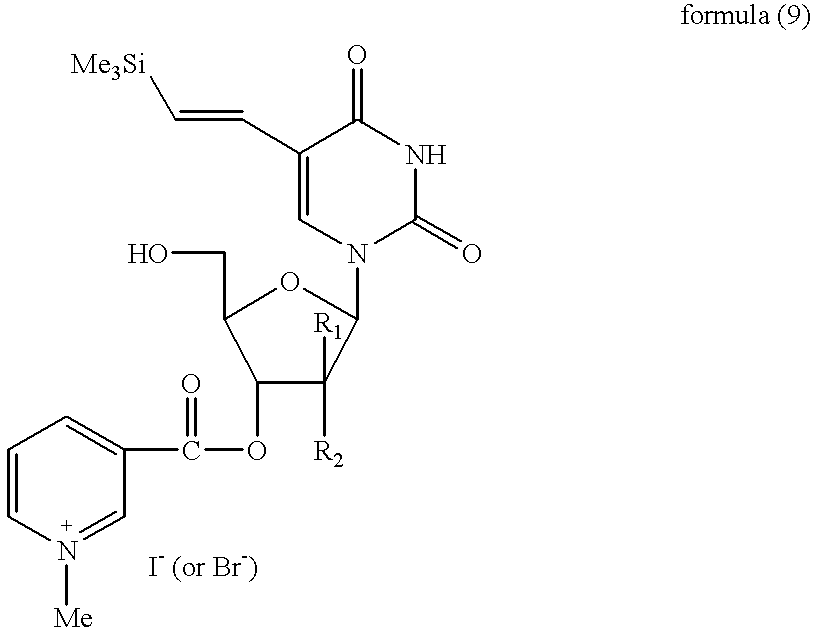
C1(OC(=O)C2=CC=CN([Me])=C2)C([R2])([R1])C(N2C(=O)NC(=O)C(C=C[Me3Si])=C2)OC1CO
